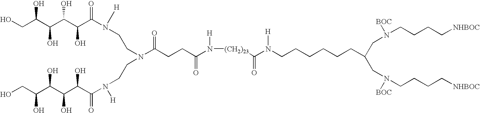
OCC(C(C(C(C(N([H])CCN(CCN(C(=O)C(C(C(C(CO)O)O)O)O)[H])C(CCC(N([H])[(CH2)23]C(N(CCCCCCC(CN([BOC])CCCC[NHBOC])CN([BOC])CCCC[NHBOC])[H])=O)=O)=O)=O)O)O)O)O
